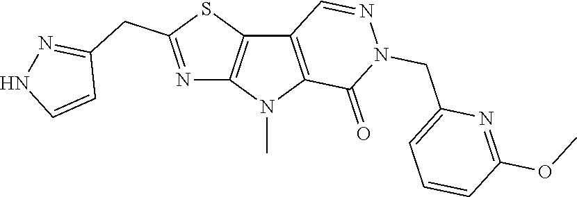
C12=C(N(C)C3=C1C=NN(CC1=CC=CC(OC)=N1)C3=O)N=C(CC1=NNC=C1)S2
